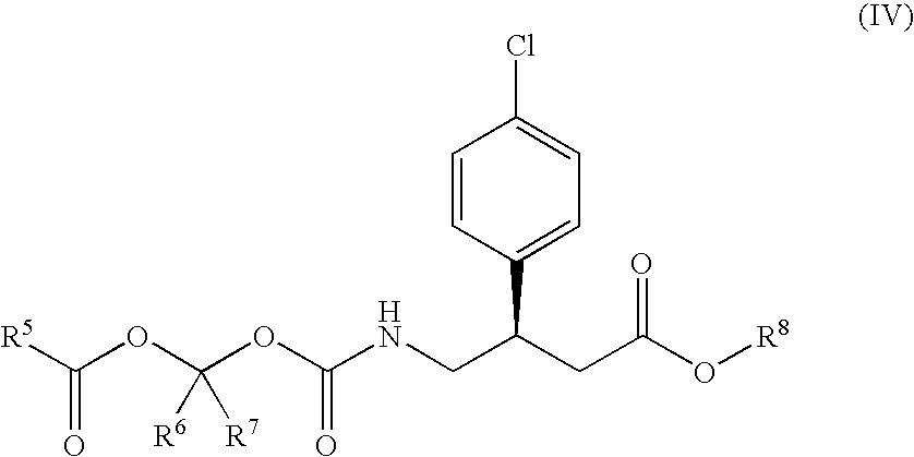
C([R5])(OC(OC(NCC(CC(O[R8])=O)C1=CC=C(Cl)C=C1)=O)([R6])[R7])=O
